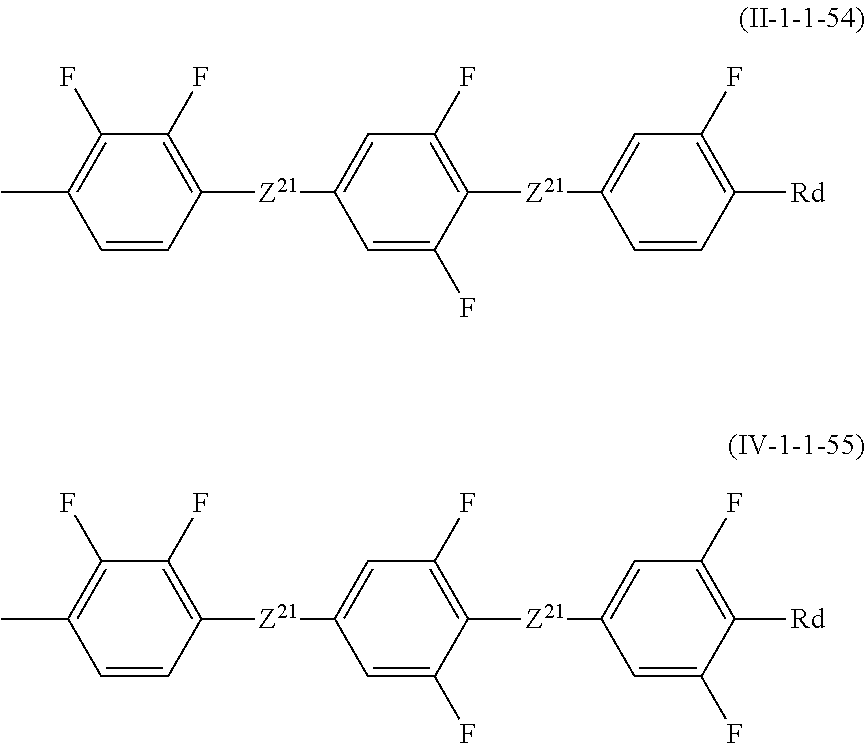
CC1=C(F)C(F)=C([Z21]C2=CC(F)=C([Z21]C3=CC(F)=C([Rd])C=C3)C(F)=C2)C=C1.CC1=C(F)C(F)=C([Z21]C2=CC(F)=C([Z21]C3=CC(F)=C([Rd])C(F)=C3)C(F)=C2)C=C1
